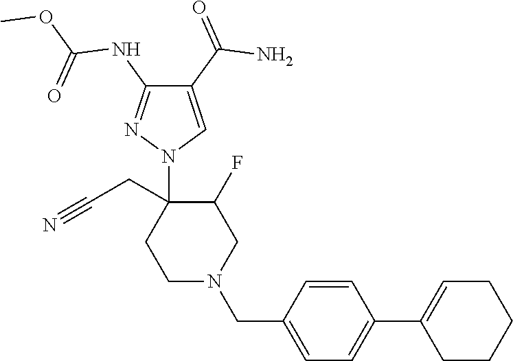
C1(C(=O)N)=CN(C2(CC#N)CCN(CC3=CC=C(C4=CCCCC4)C=C3)CC2F)N=C1NC(OC)=O
